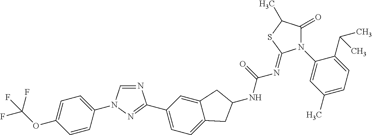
C1=CC(N2C=NC(C3=CC=C4C(=C3)CC(NC(=O)N=C3N(C5=CC(C)=CC=C5C(C)C)C(=O)C(C)S3)C4)=N2)=CC=C1OC(F)(F)F
